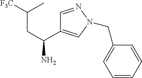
C1=NN(CC2=CC=CC=C2)C=C1C(CC([F3C])C)N
